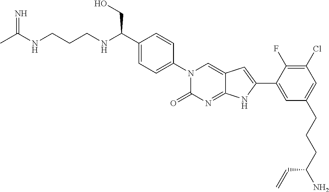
CC(NCCCNC(C1=CC=C(N2C(=O)N=C3C(=C2)C=C(C2=CC(CCCC(N)C=C)=CC(Cl)=C2F)N3)C=C1)CO)=N
